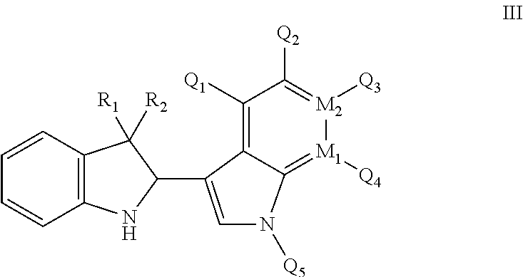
C1=CC2=C(C=C1)NC(C1=CN([Q5])C3=[M1]([Q4])[M2]([Q3])=C([Q2])C([Q1])=C13)C2([R1])[R2]
